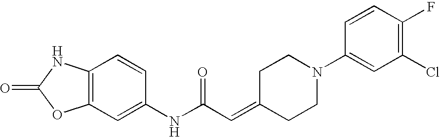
O=C1OC2=C(N1)C=CC(NC(C=C1CCN(C3=CC(Cl)=C(F)C=C3)CC1)=O)=C2
